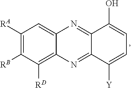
C1([RA])=C([RB])C([RD])=C2C(=C1)N=C1C(=N2)C([Y])=CC=C1O
